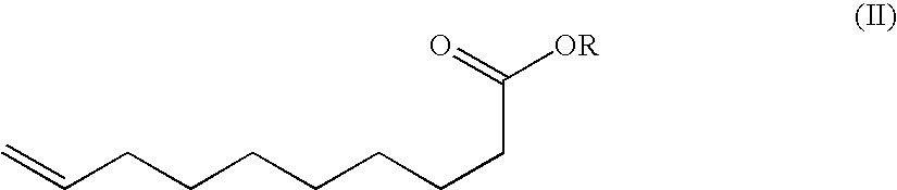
C=CCCCCCCCC([OR])=O
